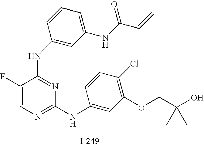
N(C1=NC(NC2=CC(OCC(O)(C)C)=C(Cl)C=C2)=NC=C1F)C1=CC(NC(C=C)=O)=CC=C1
